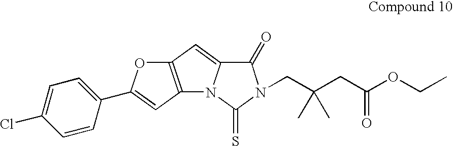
C12=C(C=C(C3=CC=C(Cl)C=C3)O1)N1C(=C2)C(=O)N(CC(CC(OCC)=O)(C)C)C1=S
